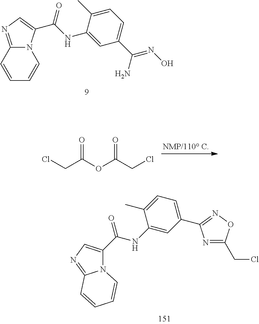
C12=NC=C(C(NC3=CC(C(=NO)N)=CC=C3C)=O)N1C=CC=C2.C(C(OC(CCl)=O)=O)Cl.N1=C(CCl)ON=C1C1=CC=C(C)C(NC(C2=CN=C3N2C=CC=C3)=O)=C1
